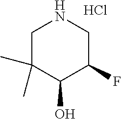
C1C(C)(C)C(O)C(F)CN1.Cl
